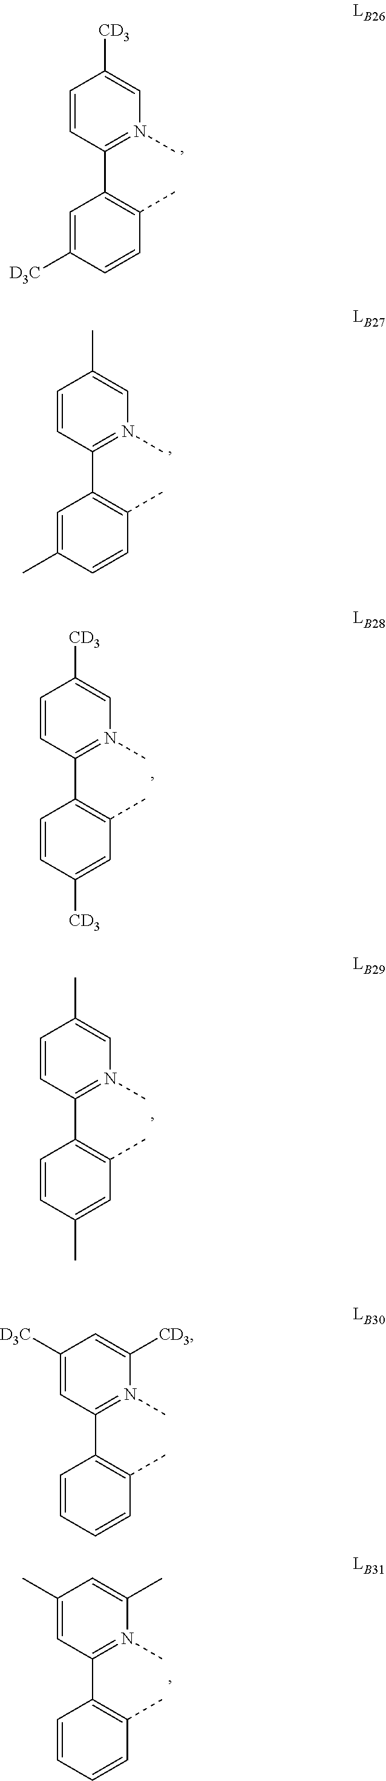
C1=CC(C2=C(C)C=CC([D3C])=C2)=N(C)C=C1[CD3].C1=CC(C2=C(C)C=CC(C)=C2)=N(C)C=C1C.C1=CC(C2=C(C)C=C([CD3])C=C2)=N(C)C=C1[CD3].C1=CC(C2=C(C)C=C(C)C=C2)=N(C)C=C1C.C1([D3C])=CC(C2=C(C)C=CC=C2)=N(C)C([CD3])=C1.C1(C)=CC(C2=C(C)C=CC=C2)=N(C)C(C)=C1
